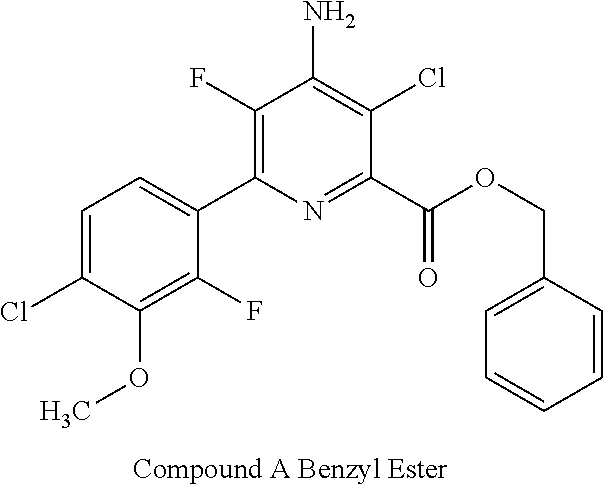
C1(OC)=C(F)C(C2=C(F)C(N)=C(Cl)C(C(=O)OCC3=CC=CC=C3)=N2)=CC=C1Cl
